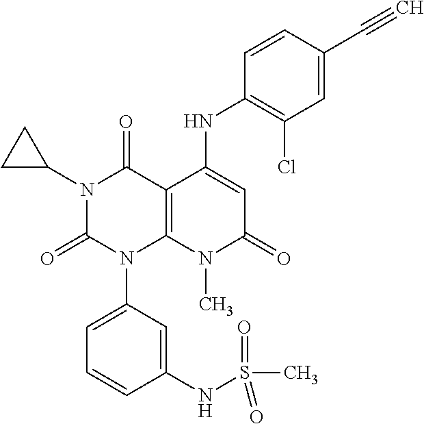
N1(C2CC2)C(=O)N(C2=CC=CC(NS(=O)(=O)C)=C2)C2=C(C1=O)C(NC1=C(Cl)C=C(C#C)C=C1)=CC(=O)N2C
